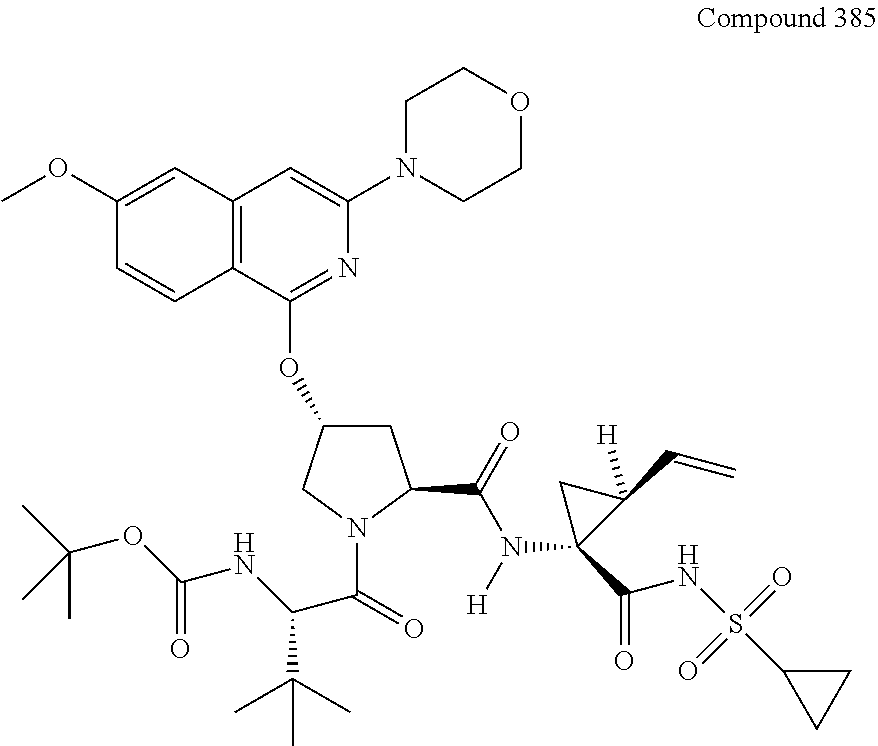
C12=C(C(OC3CC(C(=O)N([H])C4(C(=O)NS(=O)(=O)C5CC5)C(C=C)([H])C4)N(C(=O)C(NC(OC(C)(C)C)=O)C(C)(C)C)C3)=NC(N3CCOCC3)=C1)C=CC(OC)=C2
